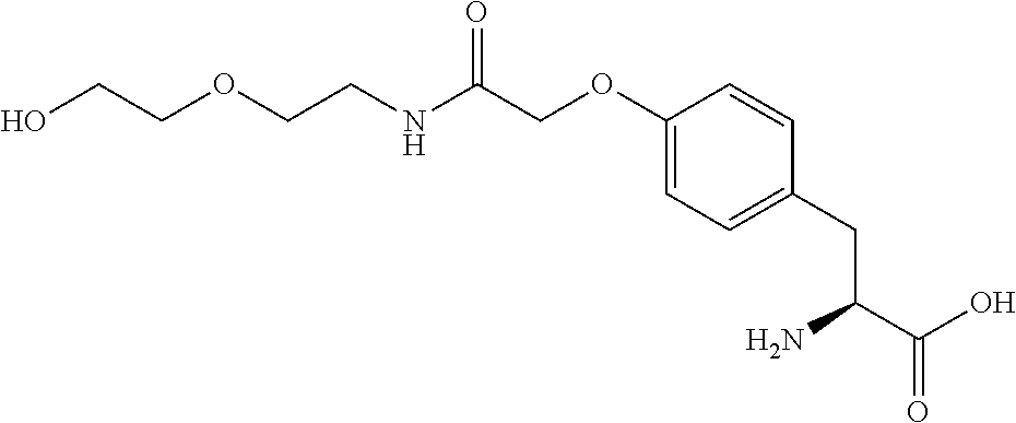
C(C(=O)O)(N)CC1=CC=C(OCC(NCCOCCO)=O)C=C1
